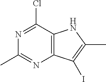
N1=C(Cl)C2=C(N=C1C)C(I)=C(C)N2
